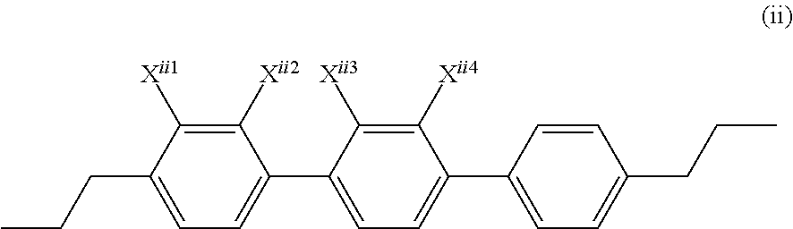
C1([Xii2])=C([Xii1])C(CCC)=CC=C1C1=CC=C(C2=CC=C(CCC)C=C2)C([Xii4])=C1[Xii3]
